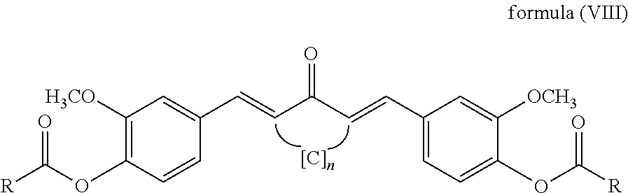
C1([H3CO])=C(OC([R])=O)C=CC(C=CC(C=CC2=CC=C(OC([R])=O)C([OCH3])=C2)=O)=C1
